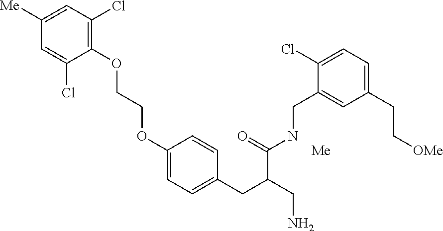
C1(OCCOC2=CC=C(CC(CN)C(=O)NCC3=CC(CC[OMe])=CC=C3Cl)C=C2)=C(Cl)C=C([Me])C=C1Cl.[Me]
